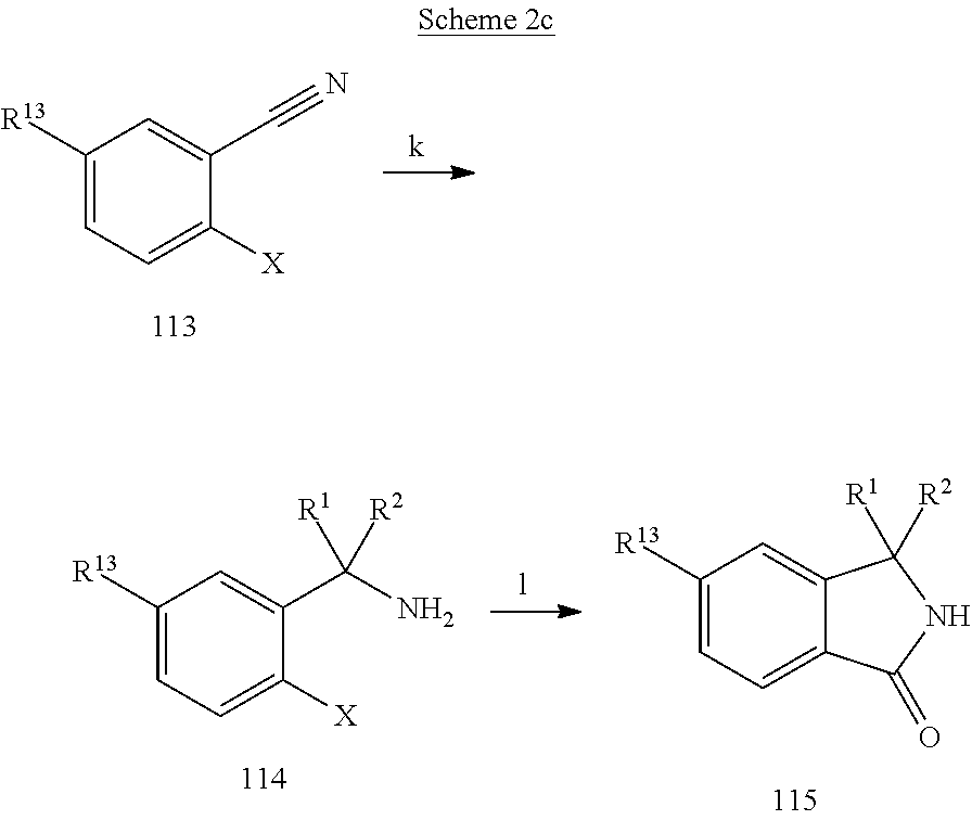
C1([R13])=CC=C([X])C(C#N)=C1.C1([R13])=CC=C([X])C(C(N)([R1])[R2])=C1.C1([R13])=CC=C2C(=C1)C([R1])([R2])NC2=O
